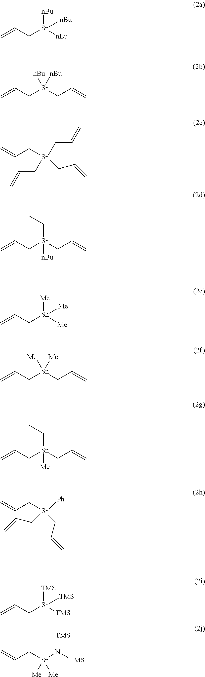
C=CC[Sn]([nBu])([nBu])[nBu].C=CC[Sn](CC=C)([nBu])[nBu].C=CC[Sn](CC=C)(CC=C)CC=C.C=CC[Sn](CC=C)(CC=C)[nBu].C=CC[Sn]([Me])([Me])[Me].C=CC[Sn](CC=C)([Me])[Me].C=CC[Sn](CC=C)(CC=C)[Me].C=CC[Sn](CC=C)(CC=C)[Ph].C=CC[Sn]([TMS])([TMS])[TMS].C=CC[Sn](N([TMS])[TMS])([Me])[Me]
